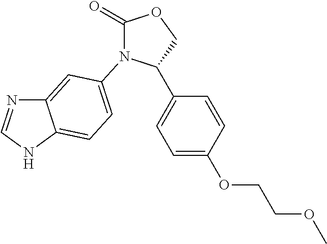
C12=CC(N3C(=O)OCC3C3=CC=C(OCCOC)C=C3)=CC=C1NC=N2
